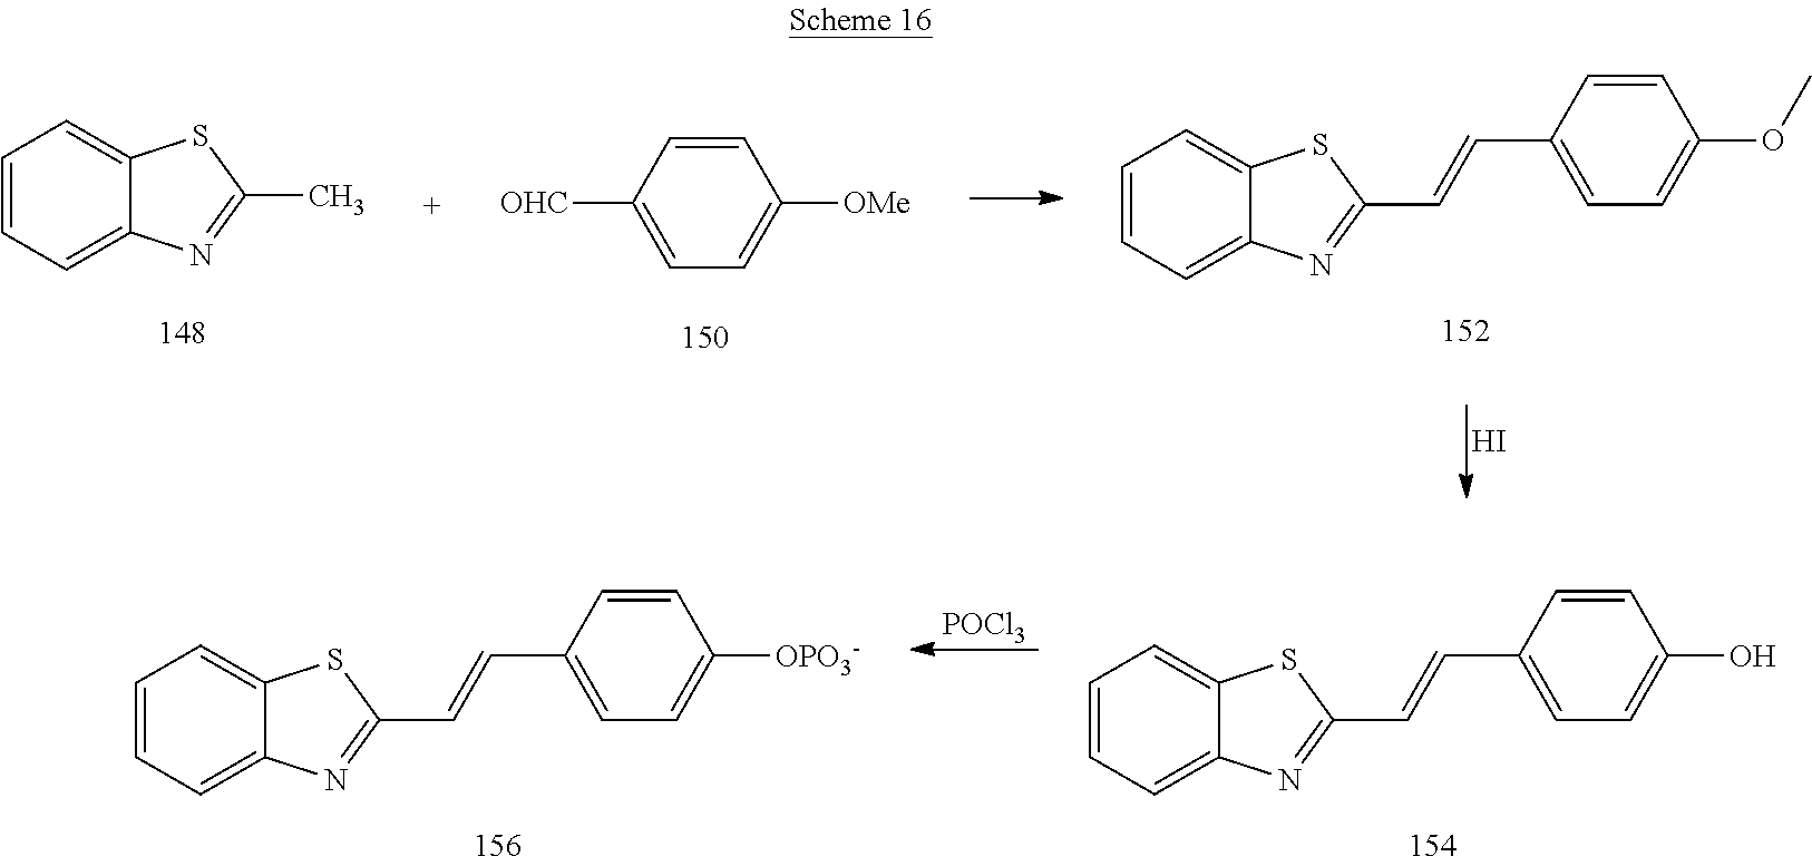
C1=CC=C2C(=C1)SC(C=CC1=CC=C(OC)C=C1)=N2.I.[OHC]C1=CC=C([OMe])C=C1.C1=CC=C2C(=C1)SC(C)=N2.C1=CC=C2C(=C1)SC(C=CC1=CC=C([OPO3-])C=C1)=N2.C1=CC=C2C(=C1)SC(C=CC1=CC=C(O)C=C1)=N2.[POCl3]
